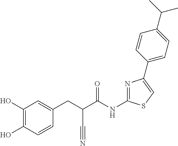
C1(O)=C(O)C=CC(CC(C(NC2=NC(C3=CC=C(C(C)C)C=C3)=CS2)=O)C#N)=C1
